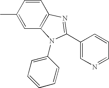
C1=C(C)C=CC2=C1N(C1=CC=CC=C1)C(C1=CN=CC=C1)=N2
